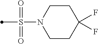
S(=O)(N1CCC(F)(F)CC1)(=O)C
